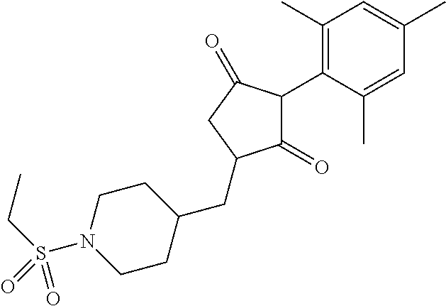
C1(=O)C(C2=C(C)C=C(C)C=C2C)C(=O)CC1CC1CCN(S(CC)(=O)=O)CC1
